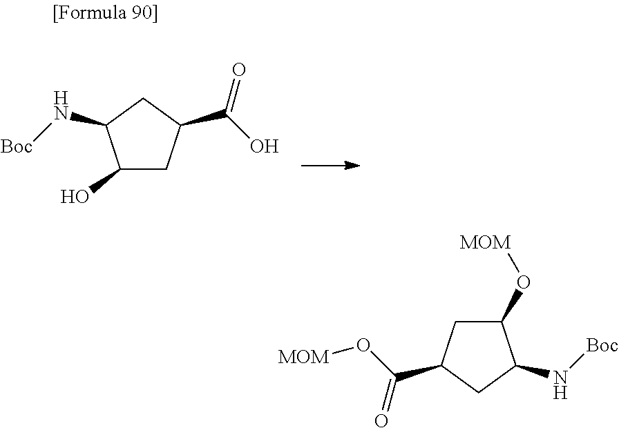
C1(O)CC(C(O)=O)CC1N[Boc].C1C(O[MOM])C(N[Boc])CC1C(O[MOM])=O
